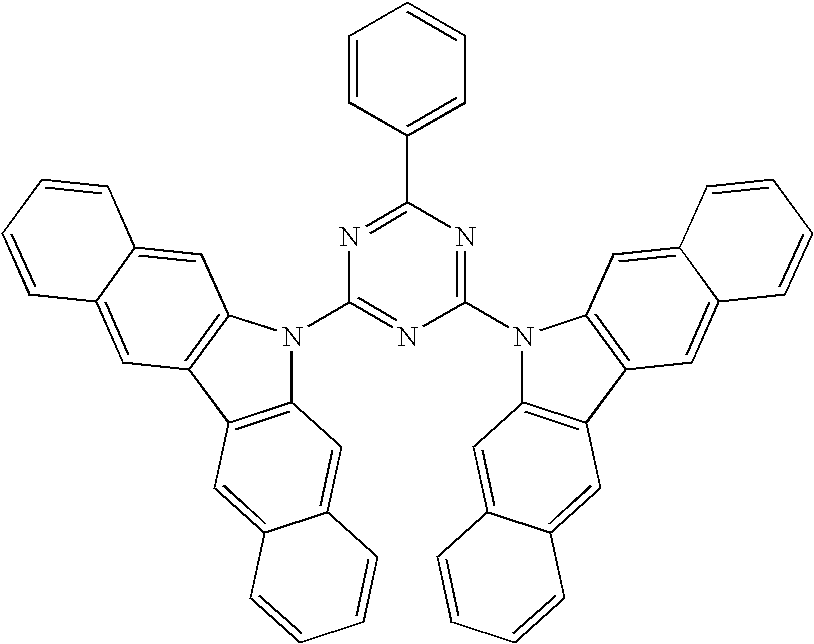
C1(N2C3=C(C4=C2C=C2C(=C4)C=CC=C2)C=C2C(=C3)C=CC=C2)=NC(N2C3=C(C4=C2C=C2C(=C4)C=CC=C2)C=C2C(=C3)C=CC=C2)=NC(C2=CC=CC=C2)=N1
